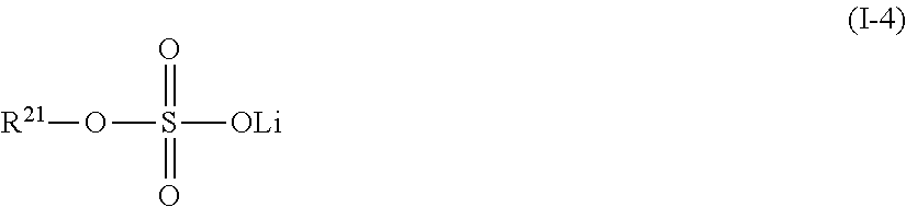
[R21]OS([OLi])(=O)=O
